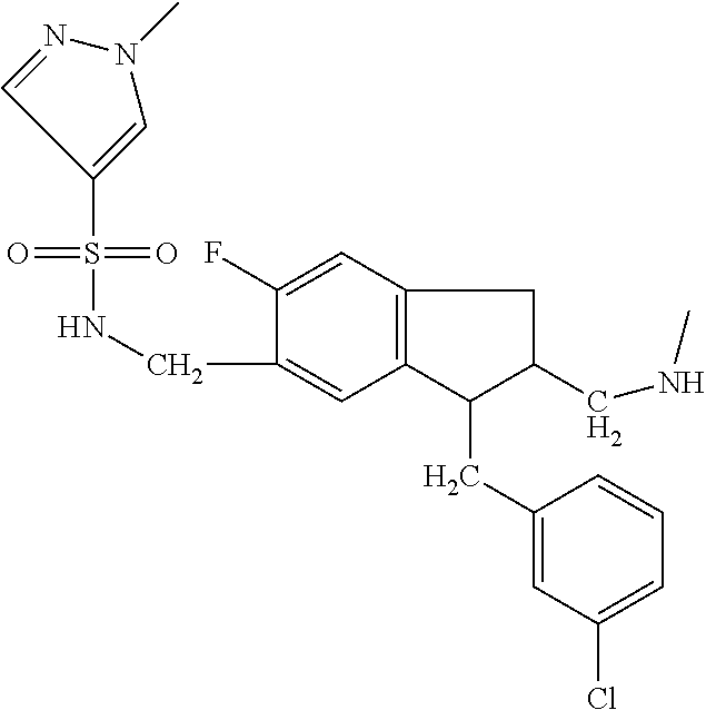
N(CC1=CC2=C(C=C1F)CC(CNC)C2CC1=CC(Cl)=CC=C1)S(=O)(=O)C1=CN(C)N=C1
